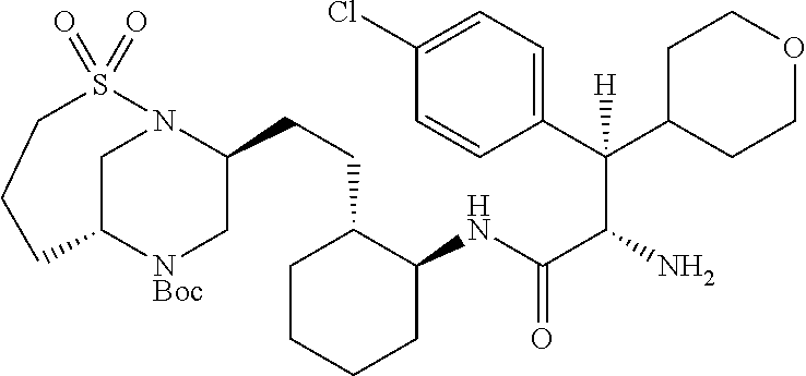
C1C(NC(C(C(C2=CC=C(Cl)C=C2)(C2CCOCC2)[H])N)=O)C(CCC2N3CC([NBoc]C2)CCCS3(=O)=O)CCC1
